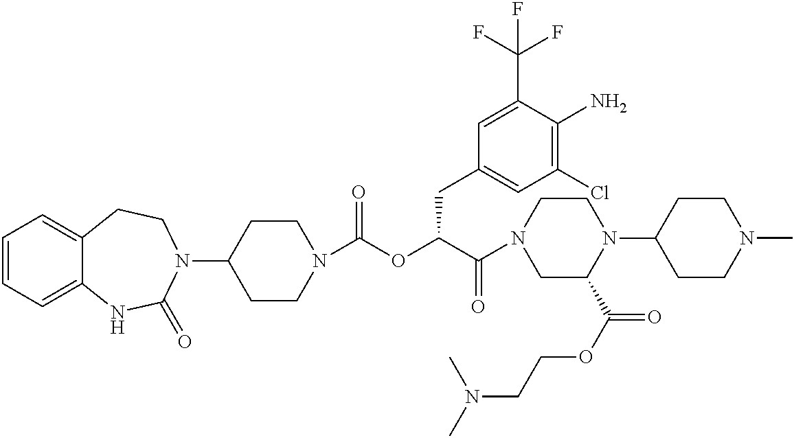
C1=CC=C2C(=C1)CCN(C1CCN(C(OC(C(N3CC(C(OCCN(C)C)=O)N(C4CCN(C)CC4)CC3)=O)CC3=CC(Cl)=C(N)C(C(F)(F)F)=C3)=O)CC1)C(=O)N2
